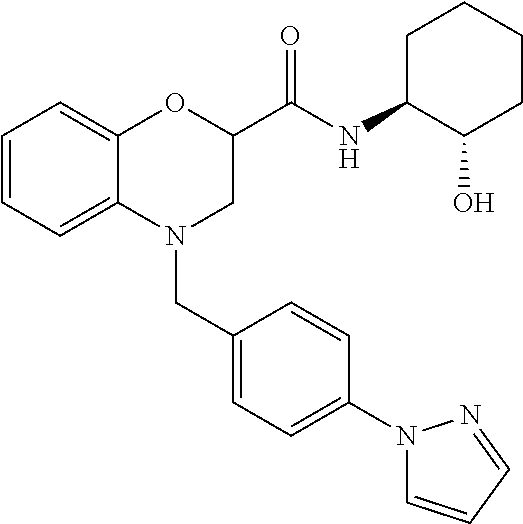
C1=CC=C2C(=C1)OC(C(NC1C(O)CCCC1)=O)CN2CC1=CC=C(N2C=CC=N2)C=C1
